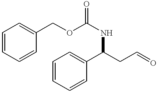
C1=CC=CC(COC(NC(CC=O)C2=CC=CC=C2)=O)=C1
